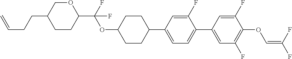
C1CC(C(F)(OC2CCC(C3=CC=C(C4=CC(F)=C(OC=C(F)F)C(F)=C4)C(F)=C3)CC2)F)OCC1CCC=C
